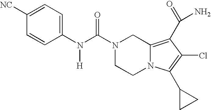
C1([NC])=CC=C(N(C(N2CCN3C(=C(C(N)=O)C(Cl)=C3C3CC3)C2)=O)[H])C=C1
